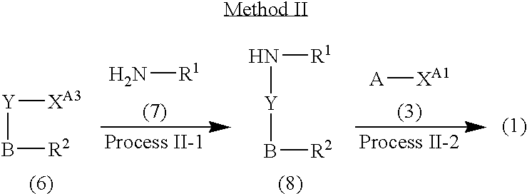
N[R1].[A][XA1].[Y]([XA3])B[R2].N([Y]B[R2])[R1]
